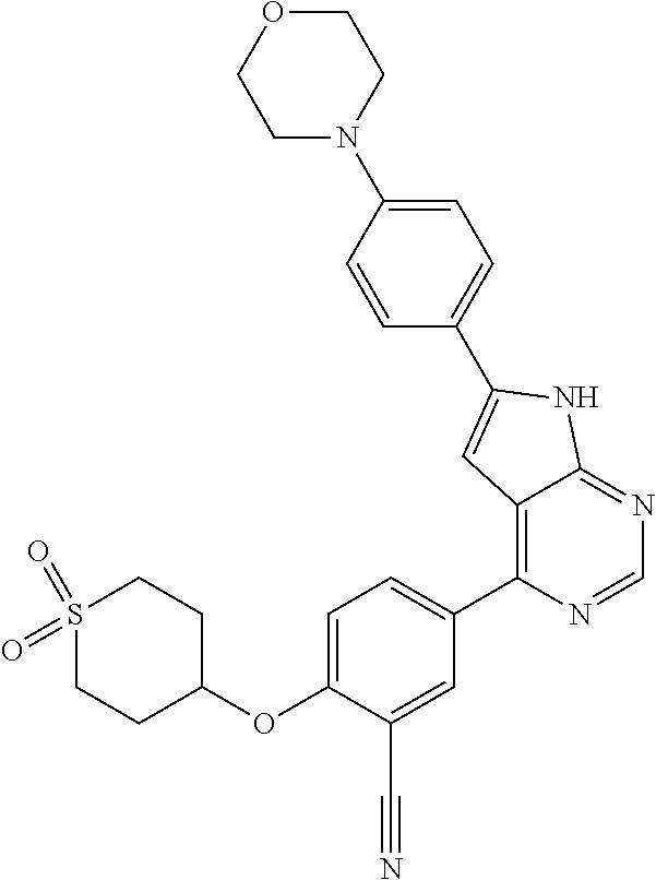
C1=C(OC2CCS(=O)(=O)CC2)C(C#N)=CC(C2=C3C(=NC=N2)NC(C2=CC=C(N4CCOCC4)C=C2)=C3)=C1
